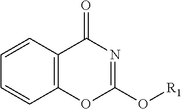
C1=CC2=C(C=C1)OC(O[R1])=NC2=O
